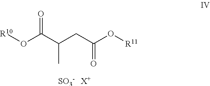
[R10]OC(C(CC(O[R11])=O)C)=O.[SO3-].[X+]
